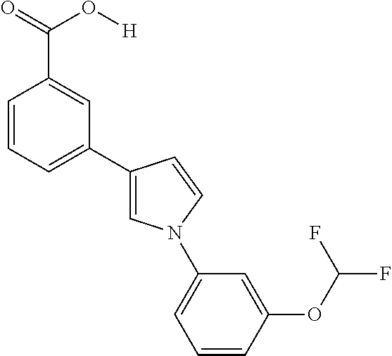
C1=CC=C(C2=CN(C3=CC=CC(OC(F)F)=C3)C=C2)C=C1C(=O)O[H]
